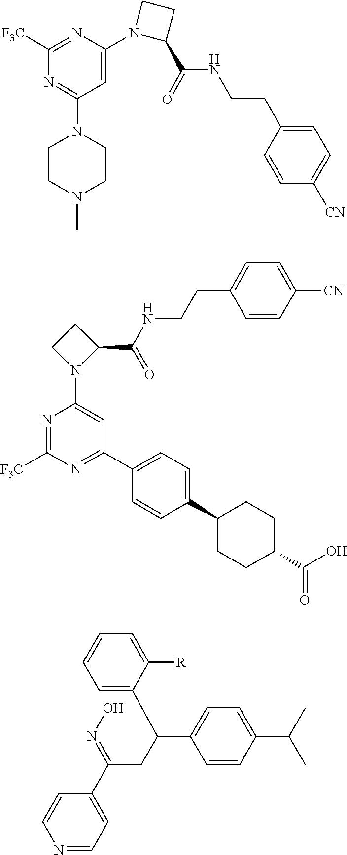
C1(N2CCN(C)CC2)=NC([F3C])=NC(N2C(C(=O)NCCC3=CC=C([CN])C=C3)CC2)=C1.C1(C2=CC=C(C3CCC(C(O)=O)CC3)C=C2)=NC([F3C])=NC(N2C(C(=O)NCCC3=CC=C([CN])C=C3)CC2)=C1.C1=C(C(CC(C2=CC=NC=C2)=NO)C2=CC=C(C(C)C)C=C2)C([R])=CC=C1
